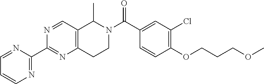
C1=NC(C2=NC3=C(C=N2)C(C)N(C(=O)C2=CC(Cl)=C(OCCCOC)C=C2)CC3)=NC=C1
